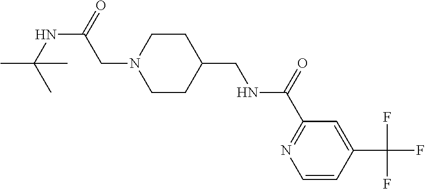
N1(CC(NC(C)(C)C)=O)CCC(CNC(C2=NC=CC(C(F)(F)F)=C2)=O)CC1
